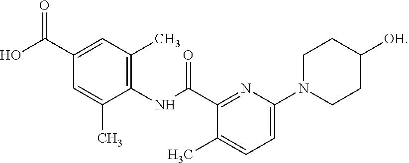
O=C(C1=CC(C)=C(NC(C2=NC(N3CCC([OH])CC3)=CC=C2C)=O)C(C)=C1)O
